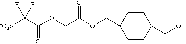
[-O3S]C(C(OCC(OCC1CCC(CO)CC1)=O)=O)(F)F
